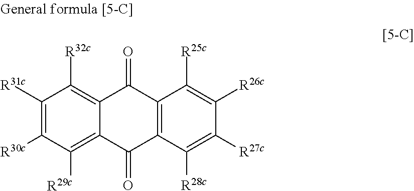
C1([R31c])=C([R30c])C([R29c])=C2C(=C1[R32c])C(=O)C1=C(C2=O)C([R28c])=C([R27c])C([R26c])=C1[R25c]
